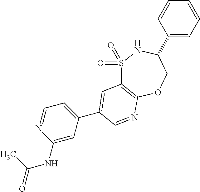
C1(NC(=O)C)=CC(C2=CC3=C(OCC(C4=CC=CC=C4)NS3(=O)=O)N=C2)=CC=N1
